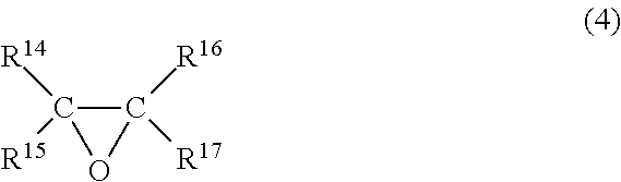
C1([R14])([R15])OC1([R16])[R17]
